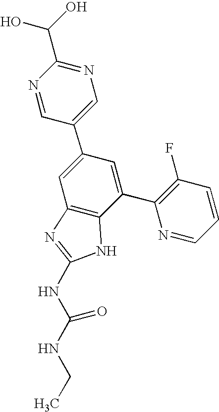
N1=CC(C2=CC3=C(C(C4=C(F)C=CC=N4)=C2)NC(NC(NCC)=O)=N3)=CN=C1C(O)O
